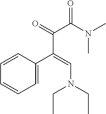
C1=C(C(=CN(CC)CC)C(=O)C(N(C)C)=O)C=CC=C1
